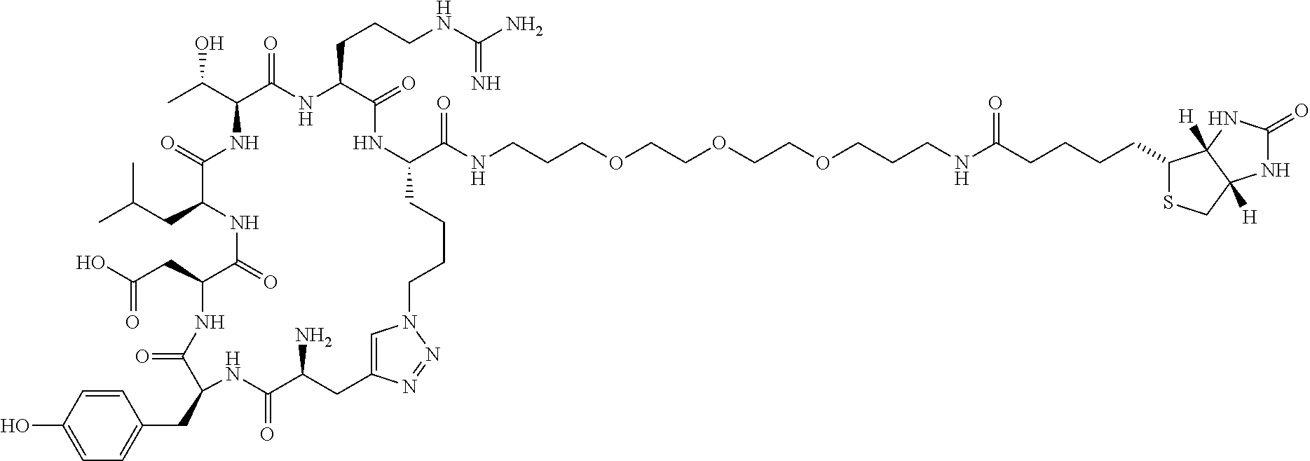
C1(C(O)C)C(=O)NC(CCCNC(N)=N)C(=O)NC(C(NCCCOCCOCCOCCCNC(CCCCC2SCC3([H])C2([H])NC(=O)N3)=O)=O)CCCCN2C=C(N=N2)CC(N)C(=O)NC(CC2=CC=C(O)C=C2)C(=O)NC(CC(O)=O)C(=O)NC(CC(C)C)C(=O)N1
